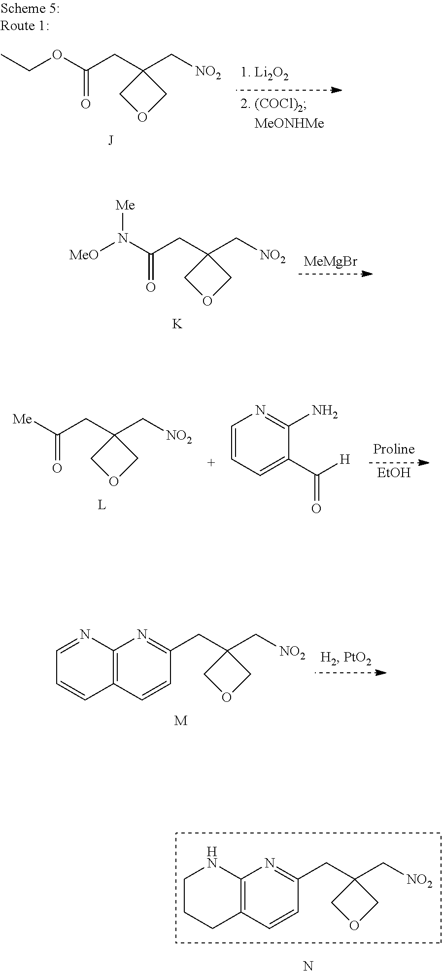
CCOC(CC1(C[NO2])COC1)=O.[MeO]N(C(CC1(C[NO2])COC1)=O)[Me].[K].[MeMgBr].[EtOH].C(CC1(C[NO2])COC1)(=O)[Me].[L].C1=CC=C(C(=O)[H])C(N)=N1.C1(CC2(C[NO2])COC2)=NC2=C(C=C1)C=CC=N2.[M].C1(CC2(C[NO2])COC2)=NC2=C(C=C1)CCCN2.N
